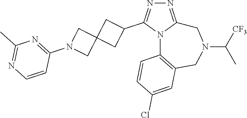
N1=C2N(C(C3CC4(C3)CN(C3=NC(C)=NC=C3)C4)=N1)C1=C(CN(C([CF3])C)C2)C=C(Cl)C=C1
